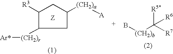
C1C([(CH2)r][Ar*])C([R3])CC1[(CH2)a][A].[(CH2)b](B)C([R7])([R5*])[R6]
